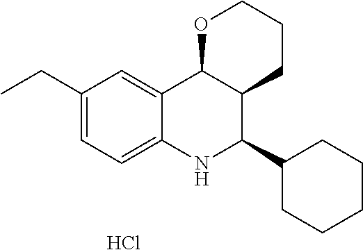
C12=CC(CC)=CC=C1NC(C1CCCCC1)C1C2OCCC1.Cl
